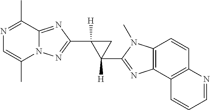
N12C(=NC(C3([H])C(C4=NC5=C(C=CC6=C5C=CC=N6)N4C)([H])C3)=N1)C(C)=NC=C2C
